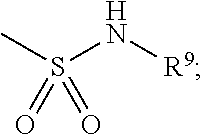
CS(N[R9])(=O)=O
